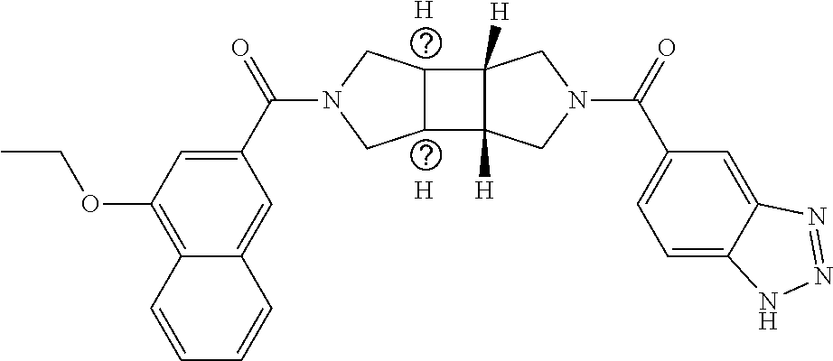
[H].[H].C1=C(C(N2CC3C(C4([H])C3([H])CN(C(C3=CC=C5C(=C3)N=NN5)=O)C4)C2)=O)C=C2C(=C1OCC)C=CC=C2
